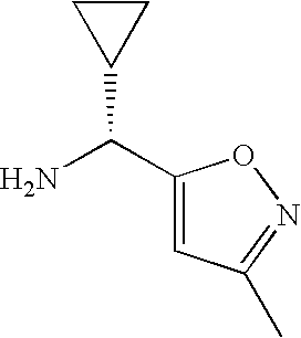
NC(C1CC1)C1=CC(C)=NO1
